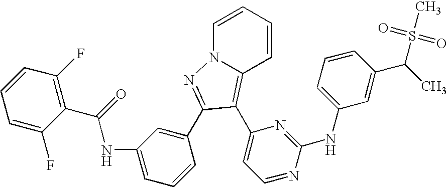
C1=C(C2=NN3C=CC=CC3=C2C2=CC=NC(NC3=CC=CC(C(S(C)(=O)=O)C)=C3)=N2)C=CC=C1NC(C1=C(F)C=CC=C1F)=O
